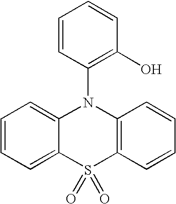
C1=CC=C2C(=C1)N(C1=C(O)C=CC=C1)C1=C(S2(=O)=O)C=CC=C1
